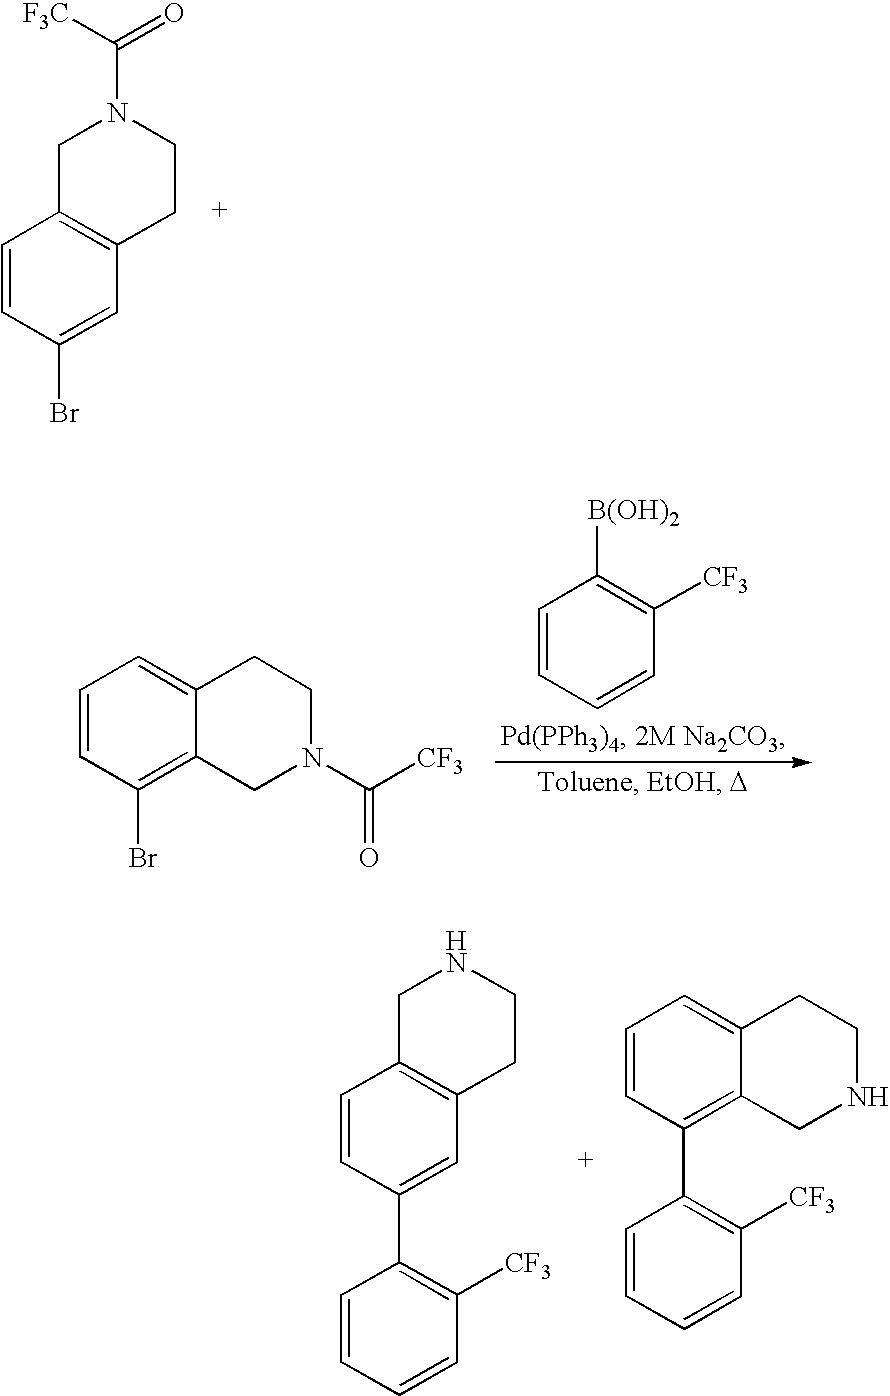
C1=CC(Br)=CC2=C1CN(C(=O)[F3C])CC2.C1=CC(Br)=C2C(=C1)CCN(C([CF3])=O)C2.C1=CC=CC([CF3])=C1[B(OH)2].C1=CC=CC([CF3])=C1C1=CC2=C(C=C1)CNCC2.C1=CC=CC([CF3])=C1C1=C2C(=CC=C1)CCNC2
